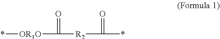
C(*)(=O)[R2]C(=O)[OR1O]*
